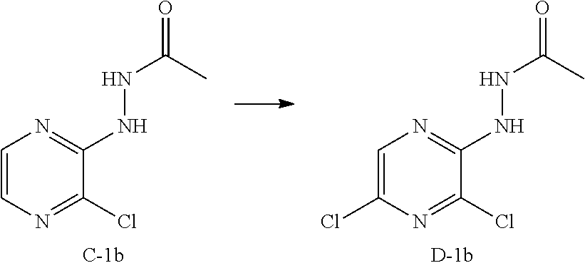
C1=CN=C(Cl)C(NNC(=O)C)=N1.C1=C(Cl)N=C(Cl)C(NNC(=O)C)=N1
